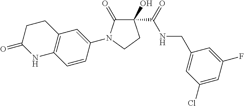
C1(O)(C(=O)NCC2=CC(Cl)=CC(F)=C2)C(=O)N(C2=CC3=C(C=C2)NC(=O)CC3)CC1
